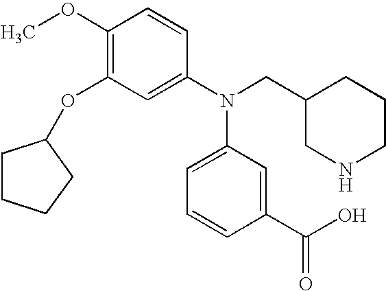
C1(OC)=C(OC2CCCC2)C=C(N(CC2CNCCC2)C2=CC=CC(C(=O)O)=C2)C=C1
